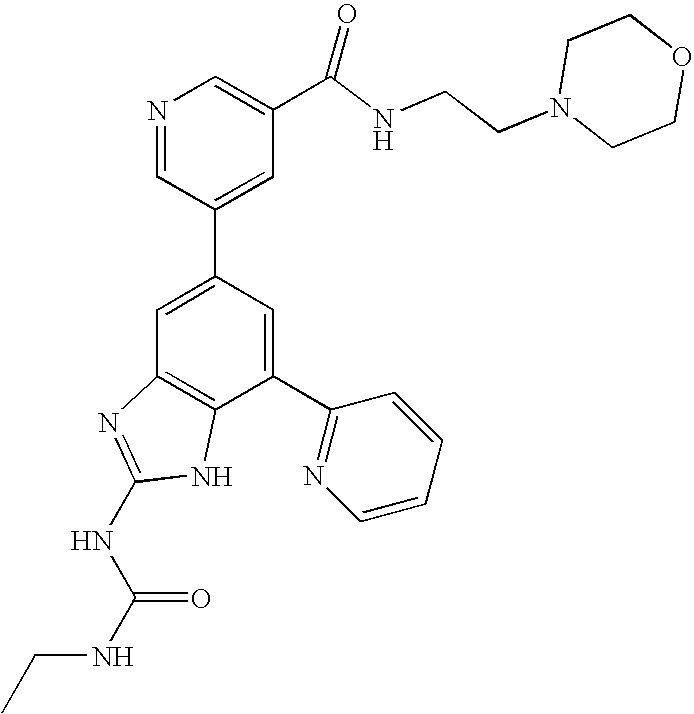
N1=CC(C2=CC3=C(C(C4=NC=CC=C4)=C2)NC(NC(NCC)=O)=N3)=CC(C(=O)NCCN2CCOCC2)=C1
